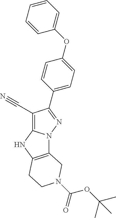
C1(C#N)=C2N(N=C1C1=CC=C(OC3=CC=CC=C3)C=C1)C1=C(N2)CCN(C(OC(C)(C)C)=O)C1
